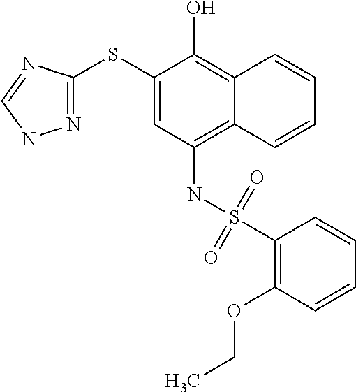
N1=C(SC2=CC(NS(=O)(=O)C3=C(OCC)C=CC=C3)=C3C(=C2O)C=CC=C3)N=CN1
